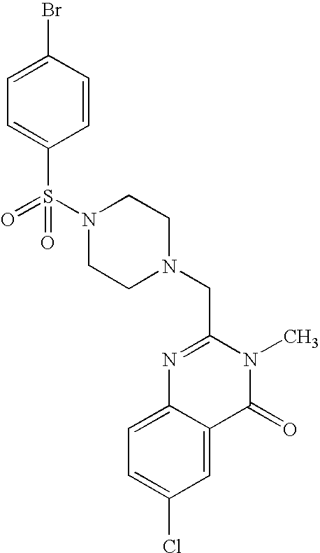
C1=C(Cl)C=C2C(=C1)N=C(CN1CCN(S(=O)(=O)C3=CC=C(Br)C=C3)CC1)N(C)C2=O
